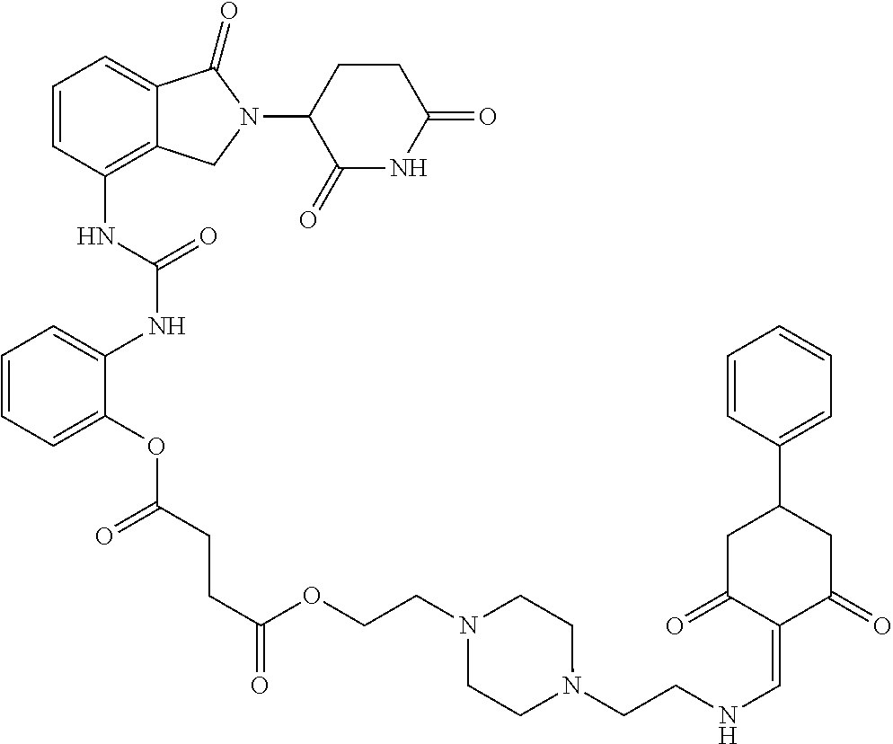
C12=C(NC(NC3=CC=CC=C3OC(=O)CCC(OCCN3CCN(CCNC=C4C(=O)CC(C5=CC=CC=C5)CC4=O)CC3)=O)=O)C=CC=C1C(=O)N(C1C(=O)NC(=O)CC1)C2
